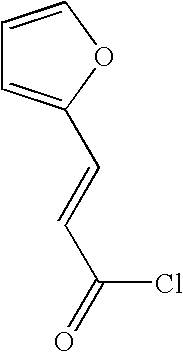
C1=COC(C=CC(Cl)=O)=C1
